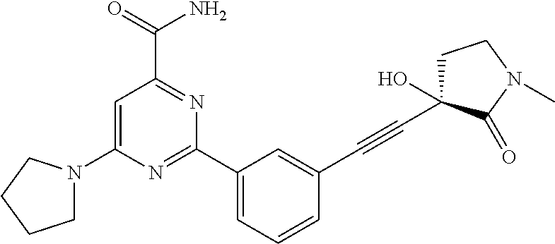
C1=C(N2CCCC2)N=C(C2=CC=CC(C#CC3(O)CCN(C)C3=O)=C2)N=C1C(=O)N
